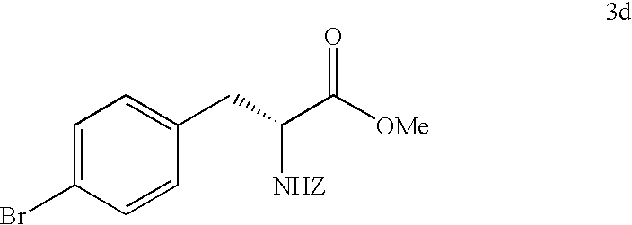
C1=C(Br)C=CC(CC([NHZ])C([OMe])=O)=C1
